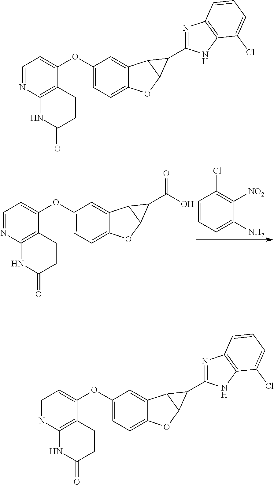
C12=CC=C(OC3=CC=NC4=C3CCC(=O)N4)C=C1C1C(O2)C1C1=NC2=C(N1)C(Cl)=CC=C2.C12=CC=C(OC3=CC=NC4=C3CCC(=O)N4)C=C1C1C(O2)C1C1=NC2=C(N1)C(Cl)=CC=C2.C12=CC=C(OC3=CC=NC4=C3CCC(=O)N4)C=C1C1C(O2)C1C(O)=O.[NO2]C1=C(Cl)C=CC=C1N
